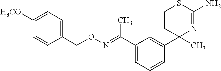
N(=C(C1=CC=CC(C2(C)N=C(N)SCC2)=C1)C)OCC1=CC=C([H3CO])C=C1
